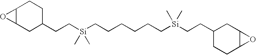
C12C(CC(CC[Si](CCCCCC[Si](CCC3CCC4C(C3)O4)(C)C)(C)C)CC1)O2
